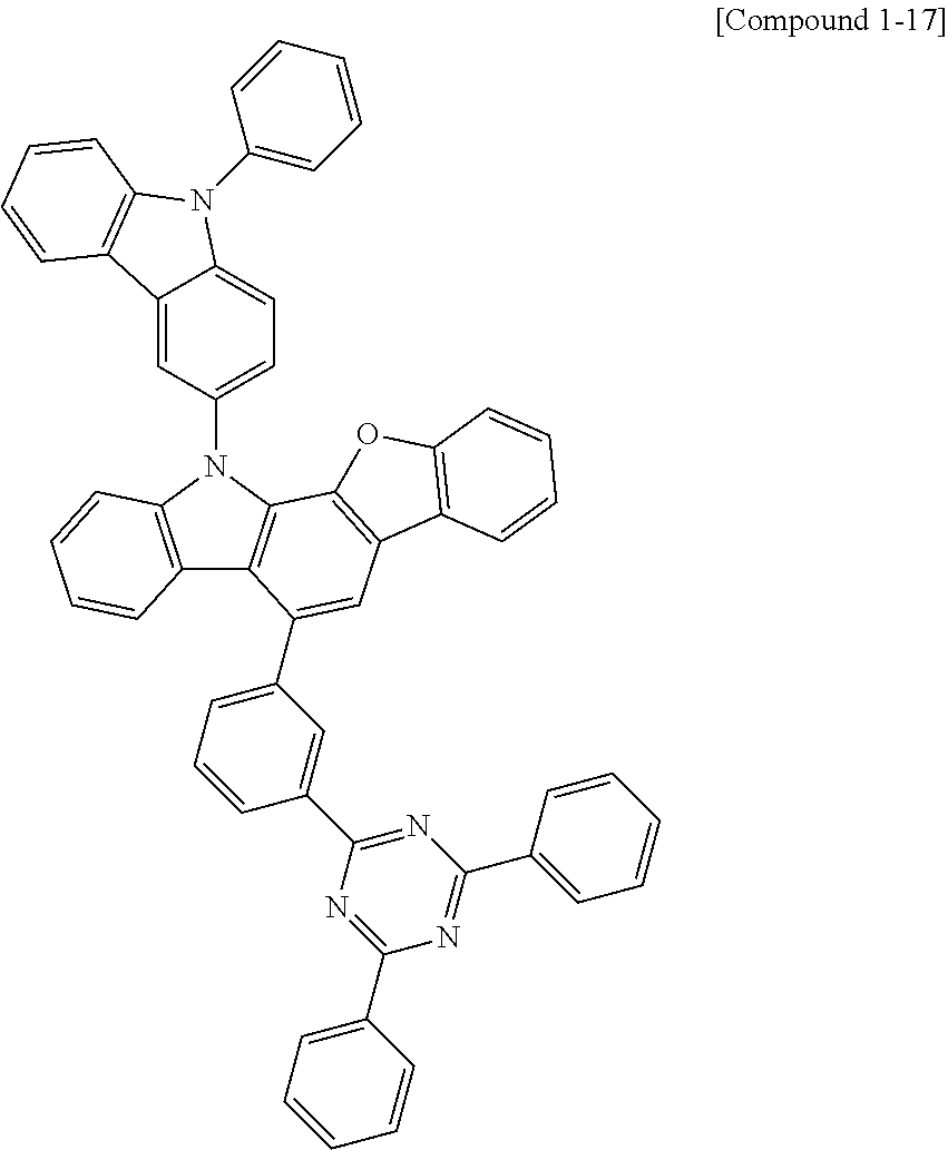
C12=C(N(C3=CC=C4C(=C3)C3=C(N4C4=CC=CC=C4)C=CC=C3)C3=C1C(C1=CC=CC(C4=NC(C5=CC=CC=C5)=NC(C5=CC=CC=C5)=N4)=C1)=CC1=C3OC3=C1C=CC=C3)C=CC=C2
